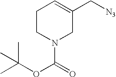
C1CN(C(OC(C)(C)C)=O)CC(C[N3])=C1
